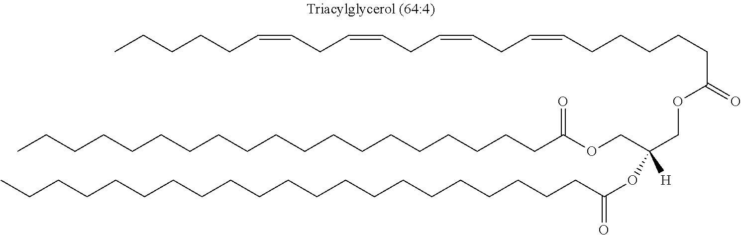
C(CCCCCCCCCCCCCCC(OCC(COC(CCCCCC=CCC=CCC=CCC=CCCCCC)=O)([H])OC(=O)CCCCCCCCCCCCCCCCCCCCC)=O)CCCC
